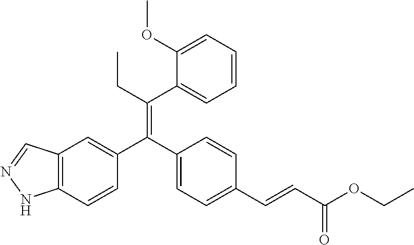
C12=C(C=CC(C(C3=CC=C(C=CC(OCC)=O)C=C3)=C(CC)C3=CC=CC=C3OC)=C1)NN=C2
